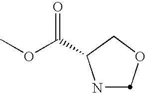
N1C(C(OC)=O)COC1
